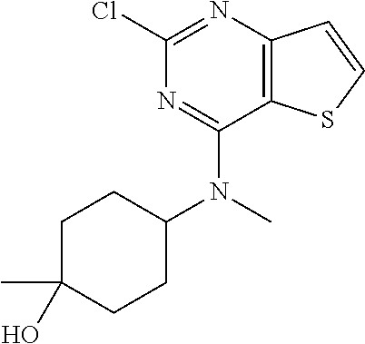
C1(Cl)=NC2=C(C(N(C3CCC(C)(O)CC3)C)=N1)SC=C2
